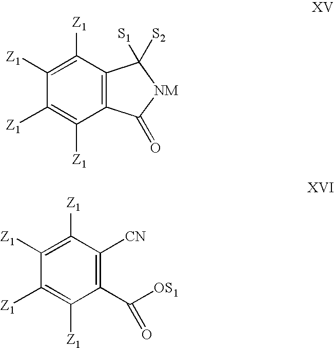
C1([Z1])=C([Z1])C2=C(C([Z1])=C1[Z1])C(=O)[NM]C2([S1])[S2].C1([Z1])=C([Z1])C([CN])=C(C([OS1])=O)C([Z1])=C1[Z1]
